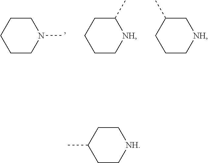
C1CCN(C)CC1.C1CC[NH]C(C)C1.C1CC[NH]CC1C.C1(C)CC[NH]CC1
